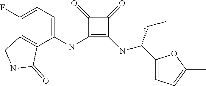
C1(NC2=CC=C(F)C3=C2C(=O)NC3)=C(NC(C2=CC=C(C)O2)CC)C(=O)C1=O
